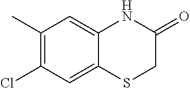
C1(C)=C(Cl)C=C2C(=C1)NC(=O)CS2
